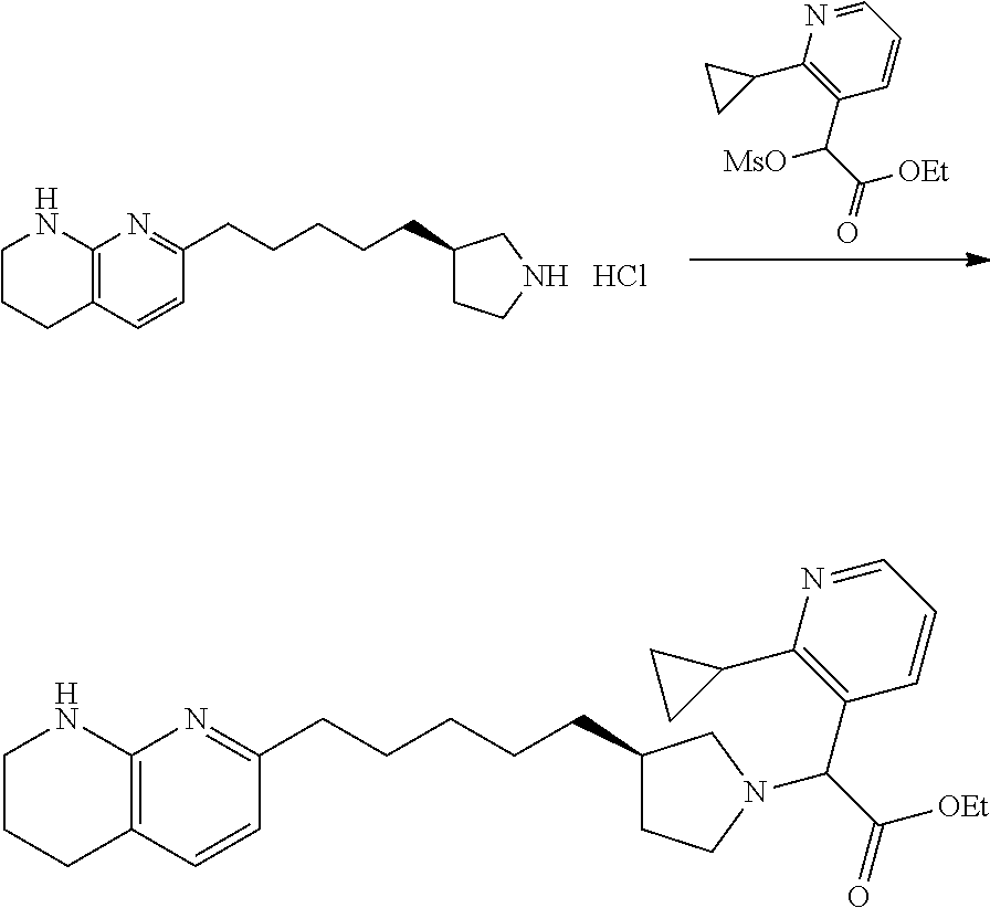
C1(CCCCCC2CCNC2)=NC2=C(C=C1)CCCN2.Cl.[MsO]C(C([OEt])=O)C1=C(C2CC2)N=CC=C1.C1(CCCCCC2CCN(C(C([OEt])=O)C3=C(C4CC4)N=CC=C3)C2)=NC2=C(C=C1)CCCN2
